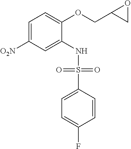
C1=C([O2N])C=C(NS(C2=CC=C(F)C=C2)(=O)=O)C(OCC2CO2)=C1
